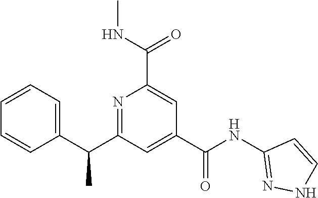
C1=CC=C(C(C2=NC(C(NC)=O)=CC(C(NC3=NNC=C3)=O)=C2)C)C=C1
